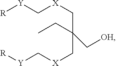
[R][Y]C[X]CC(CC)(C[OH])C[X]C[Y][R]
